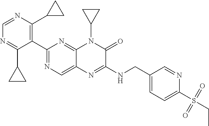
C1=NC(C2CC2)=C(C2=NC=C3C(=N2)N(C2CC2)C(=O)C(NCC2=CC=C(S(=O)(=O)CC)N=C2)=N3)C(C2CC2)=N1
